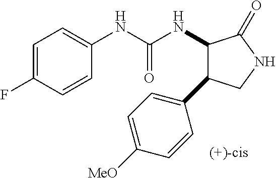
N(C(NC1C(C2=CC=C([MeO])C=C2)CNC1=O)=O)C1=CC=C(F)C=C1
